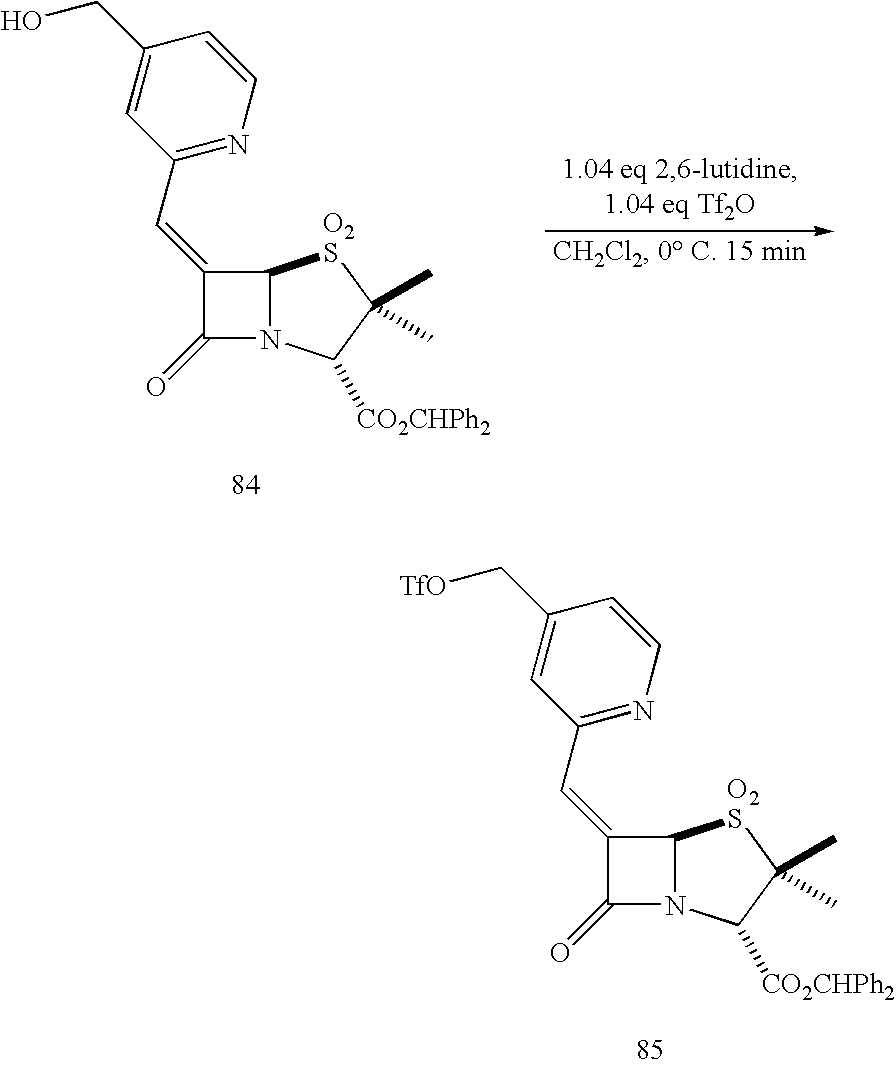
C1(C=C2C(=O)N3C2[O2S]C(C)(C)C3[CO2CHPh2])=NC=CC(C[TfO])=C1.C1(C=C2C(=O)N3C2[O2S]C(C)(C)C3[CO2CHPh2])=NC=CC(CO)=C1
